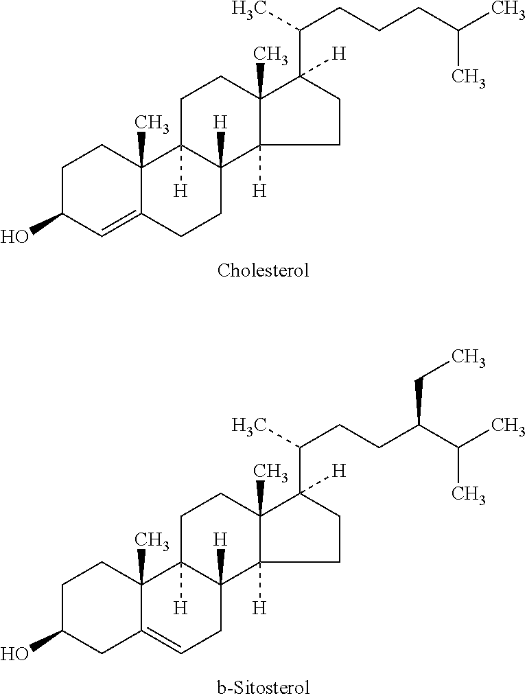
C1C(O)C=C2C(C)(C1)C1([H])C([H])(CC2)C2([H])C(C)(CC1)C(C(C)CCCC(C)C)([H])CC2.C1C(O)CC2=CCC3([H])C([H])(C2(C)C1)CCC1(C)C3([H])CCC1(C(C)CCC(C(C)C)CC)[H]
